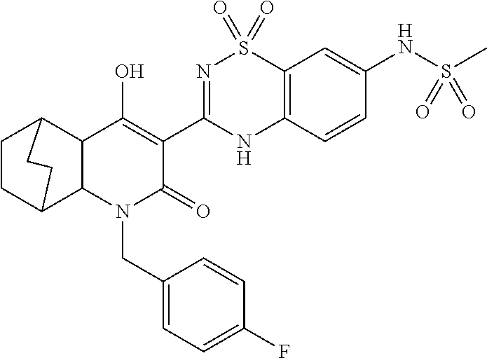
C1CC2C3C(C1CC2)C(O)=C(C1=NS(=O)(=O)C2=C(N1)C=CC(NS(C)(=O)=O)=C2)C(=O)N3CC1=CC=C(F)C=C1
